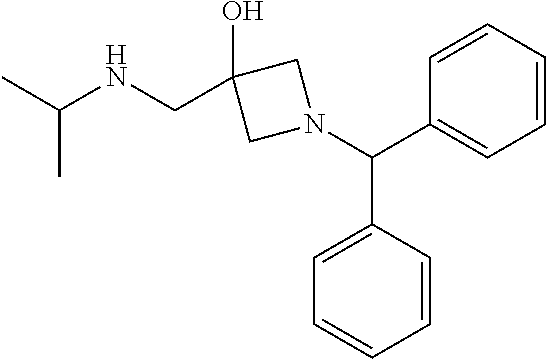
C1=CC=CC=C1C(N1CC(CNC(C)C)(O)C1)C1=CC=CC=C1
